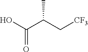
[CF3]CC(C(O)=O)C
